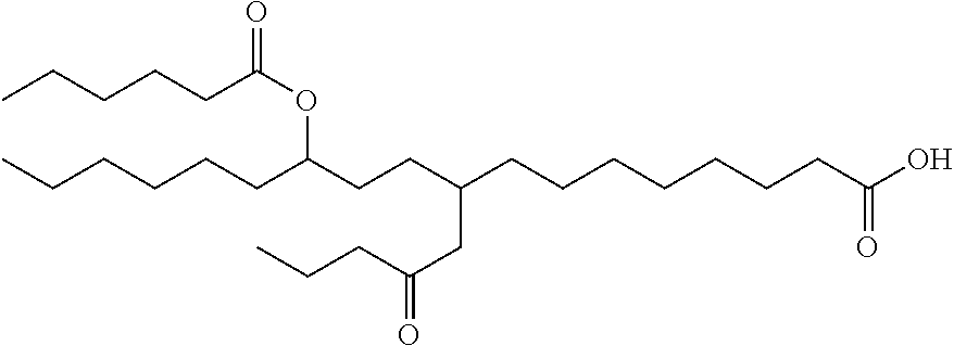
CCCCCCC(CCC(CCCCCCCC(O)=O)CC(=O)CCC)OC(=O)CCCCC
